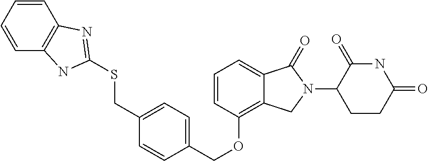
O(C1=C2C(=CC=C1)C(=O)N(C1CCC(=O)NC1=O)C2)CC1=CC=C(CSC2=NC3=C(C=CC=C3)N2)C=C1
